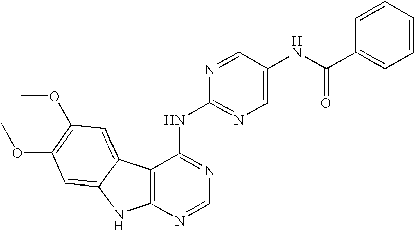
C12=C(N=CN=C1NC1=NC=C(NC(C3=CC=CC=C3)=O)C=N1)NC1=CC(OC)=C(OC)C=C21
